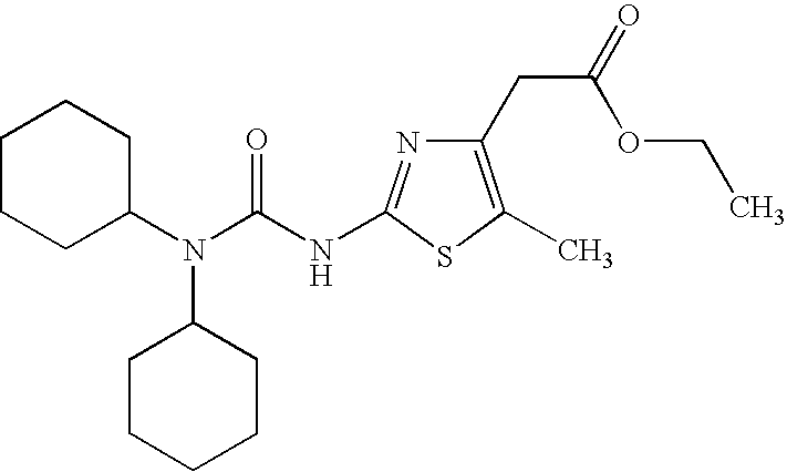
C1CCC(N(C(NC2=NC(CC(=O)OCC)=C(C)S2)=O)C2CCCCC2)CC1
